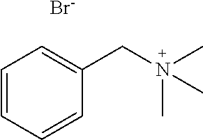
C1=CC=CC(CN(C)(C)C)=C1.[Br-]
